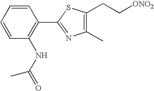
C1(C2=NC(C)=C(CC[ONO2])S2)=C(NC(C)=O)C=CC=C1
